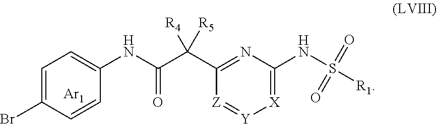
C1(NC(C(C2=NC(NS(=O)(=O)[R1])=[X][Y]=[Z]2)([R4])[R5])=O)=CC=C(Br)C=C1.[Ar1]
